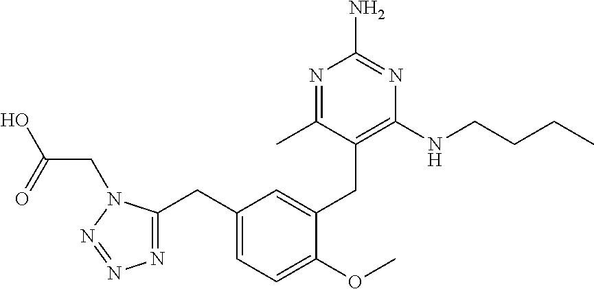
C1(CC2=NN=NN2CC(O)=O)=CC=C(OC)C(CC2=C(NCCCC)N=C(N)N=C2C)=C1
